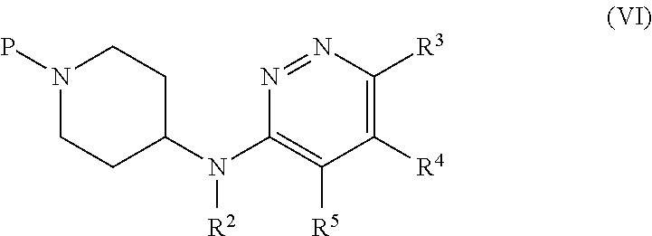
C1([R4])=C([R3])N=NC(N([R2])C2CCN(P)CC2)=C1[R5]
